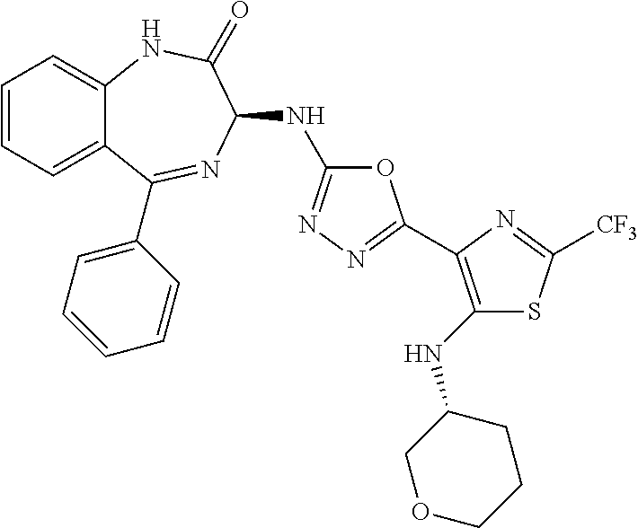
C1=CC=C2C(=C1)NC(=O)C(NC1=NN=C(C3=C(NC4COCCC4)SC([CF3])=N3)O1)N=C2C1=CC=CC=C1
